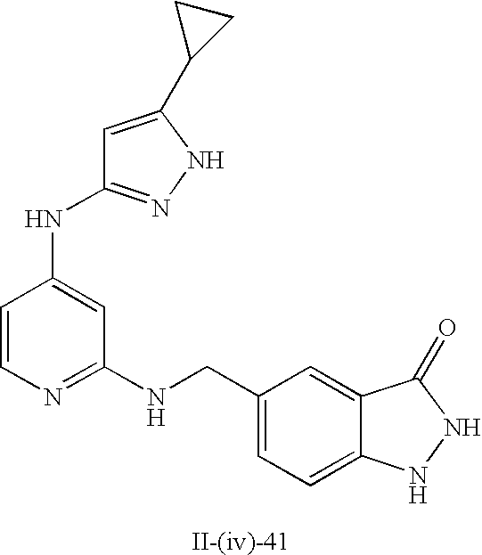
C1=CN=C(NCC2=CC=C3C(=C2)C(=O)NN3)C=C1NC1=NNC(C2CC2)=C1
